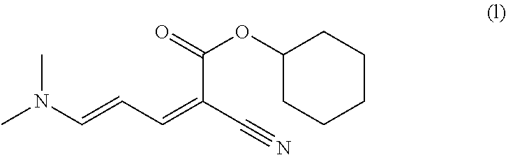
CN(C=CC=C(C#N)C(=O)OC1CCCCC1)C
